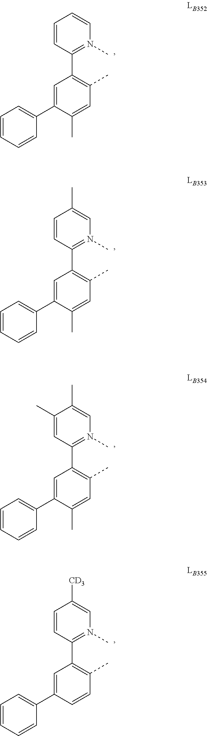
C1=C(C2=CC=CC=C2)C(C)=CC(C)=C1C1=N(C)C=CC=C1.C1=C(C2=CC=CC=C2)C(C)=CC(C)=C1C1=N(C)C=C(C)C=C1.C1=C(C2=CC=CC=C2)C(C)=CC(C)=C1C1=N(C)C=C(C)C(C)=C1.C1=C(C2=CC=CC=C2)C=CC(C)=C1C1=N(C)C=C([CD3])C=C1
